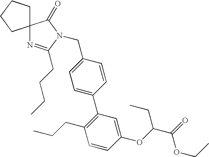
C12(N=C(CCCC)N(CC3=CC=C(C4=C(CCC)C=CC(OC(C(=O)OCC)CC)=C4)C=C3)C1=O)CCCC2
